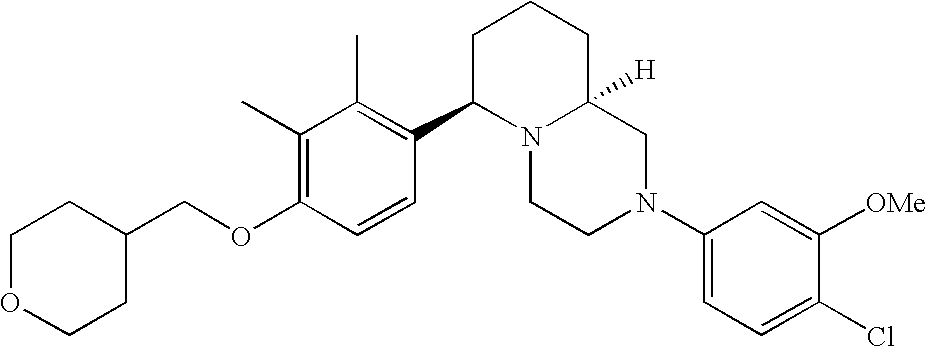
C1(C)=C(OCC2CCOCC2)C=CC(C2N3C([H])(CCC2)CN(C2=CC=C(Cl)C([OMe])=C2)CC3)=C1C
